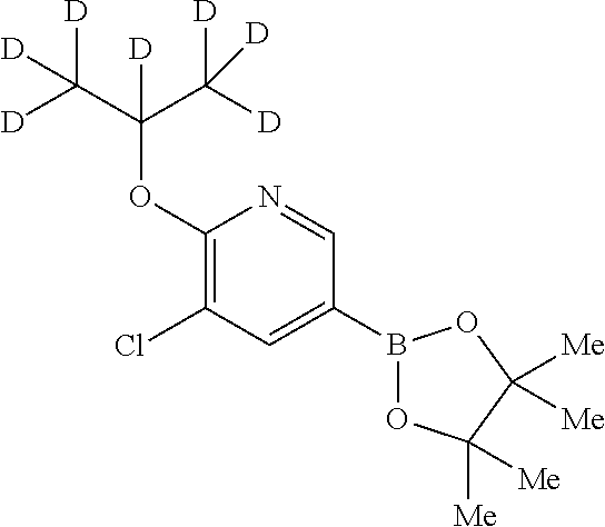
C1(OC(C([D])([D])[D])(C([D])([D])[D])[D])=C(Cl)C=C(B2OC([Me])([Me])C([Me])([Me])O2)C=N1
